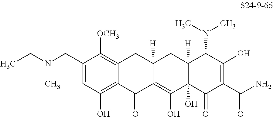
C1(CN(CC)C)=CC(O)=C2C(=C1[OCH3])CC1([H])C(=C(O)C3(O)C([H])(C1)C(N(C)C)C(O)=C(C(N)=O)C3=O)C2=O
